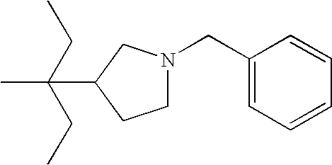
CC(C1CCN(CC2=CC=CC=C2)C1)(CC)CC
